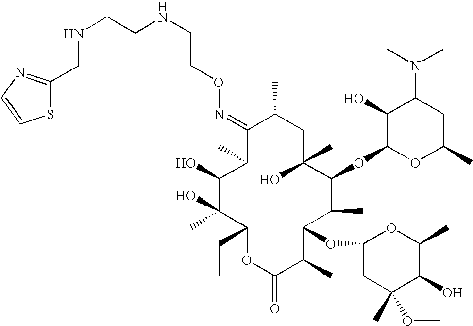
C1(=NOCCNCCNCC2=NC=CS2)C(C)C(O)C(O)(C)C(CC)OC(=O)C(C)C(OC2CC(C)(OC)C(O)C(C)O2)C(C)C(OC2OC(C)CC(N(C)C)C2O)C(C)(O)CC1C
